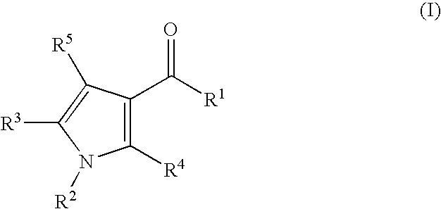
C1([R4])=C(C([R1])=O)C([R5])=C([R3])N1[R2]
